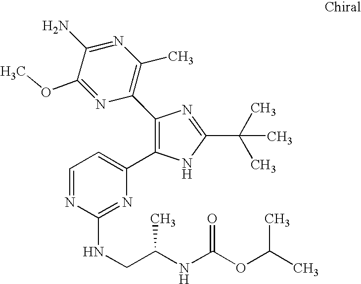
C1(C2=C(C)N=C(N)C(OC)=N2)=C(C2=CC=NC(NCC(NC(OC(C)C)=O)C)=N2)NC(C(C)(C)C)=N1
